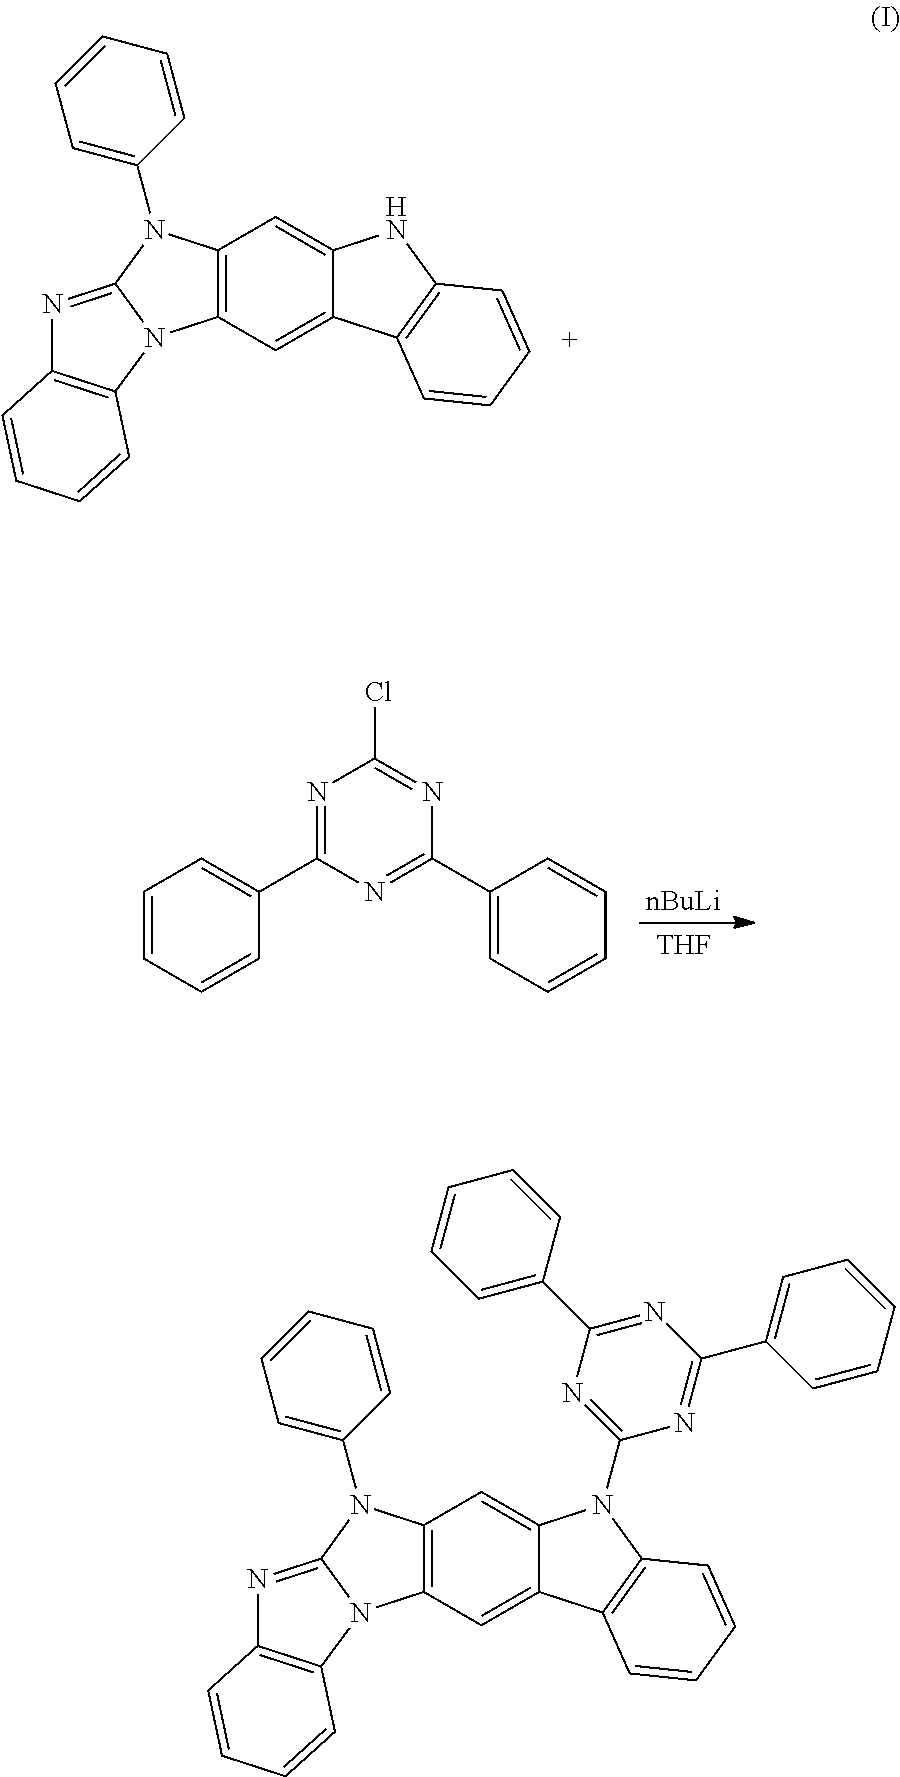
C12=C(C=C3C(=C1)NC1=C3C=CC=C1)N1C(=NC3=C1C=CC=C3)N2C1=CC=CC=C1.C1=CC=CC(C2=NC(Cl)=NC(C3=CC=CC=C3)=N2)=C1.[nBuLi].[THF].C12=C(C=C3C(=C1)N(C1=NC(C4=CC=CC=C4)=NC(C4=CC=CC=C4)=N1)C1=C3C=CC=C1)N1C(=NC3=C1C=CC=C3)N2C1=CC=CC=C1
